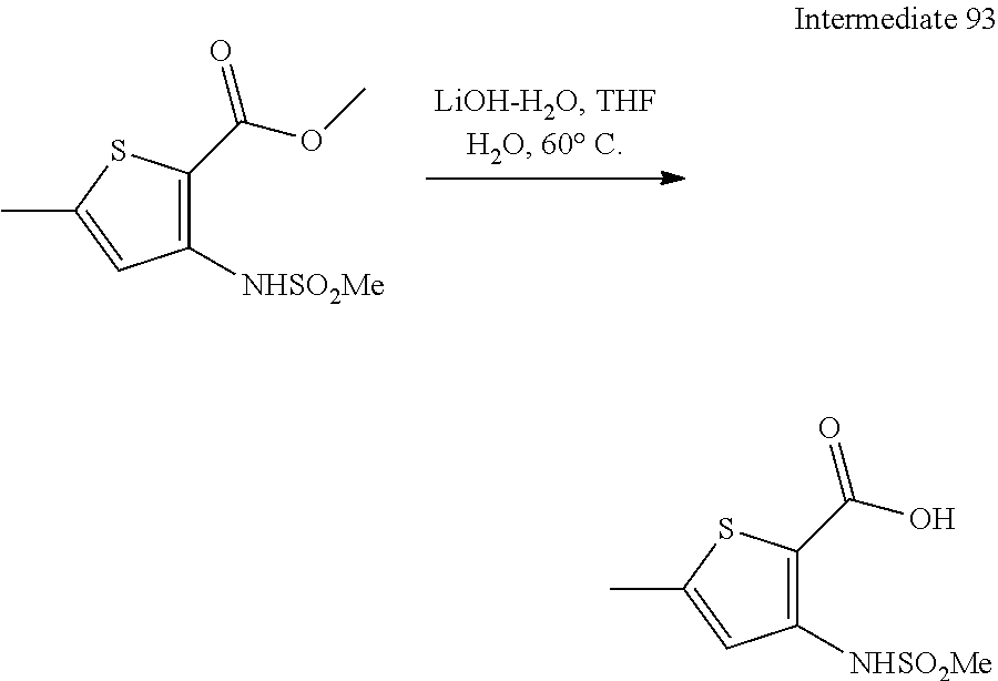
C1([NHSO2Me])=C(C(OC)=O)SC(C)=C1.C1([NHSO2Me])=C(C(O)=O)SC(C)=C1
